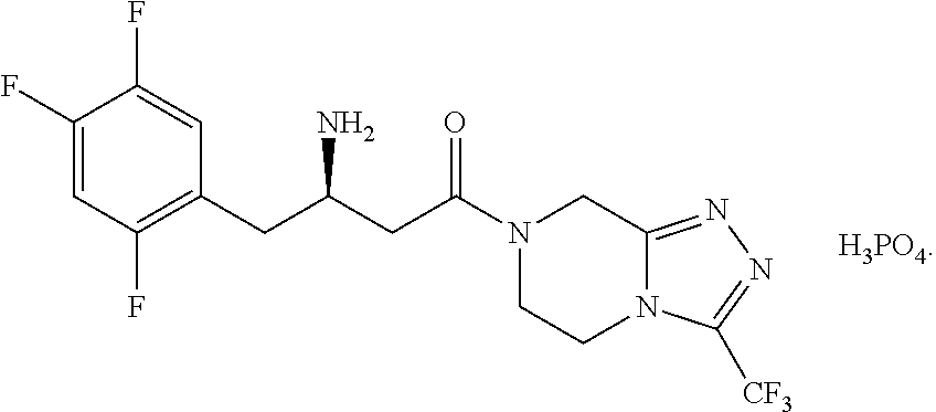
C1(F)=CC(F)=C(CC(CC(N2CC3=NN=C([CF3])N3CC2)=O)N)C=C1F.[H3PO4]
